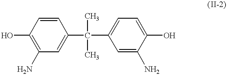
C1(O)=C(N)C=C(C(C2=CC=C(O)C(N)=C2)(C)C)C=C1
